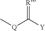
[Q](C([Y])=[R])C
